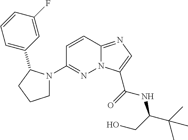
N12C(=NC=C1C(=O)NC(C(C)(C)C)CO)C=CC(N1CCCC1C1=CC=CC(F)=C1)=N2
